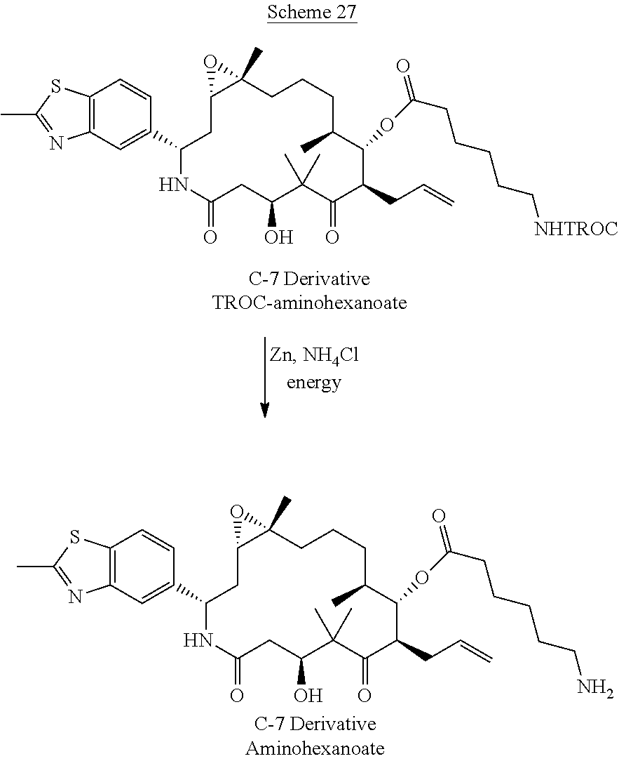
C12=C(C=C(C3NC(=O)CC(O)C(C)(C)C(=O)C(CC=C)C(OC(=O)CCCCC[NHTROC])C(C)CCCC4(C)C(C3)O4)C=C1)N=C(C)S2.C12=C(C=C(C3NC(=O)CC(O)C(C)(C)C(=O)C(CC=C)C(OC(=O)CCCCCN)C(C)CCCC4(C)C(C3)O4)C=C1)N=C(C)S2
